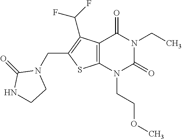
C12=C(N(CCOC)C(=O)N(CC)C1=O)SC(CN1C(=O)NCC1)=C2C(F)F
